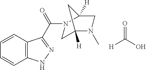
[H]C(=O)O.C1C2([H])N(C)CC([H])(C2)N1C(=O)C1=NNC2=C1C=CC=C2
